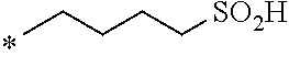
CCCCC[SO2H]
